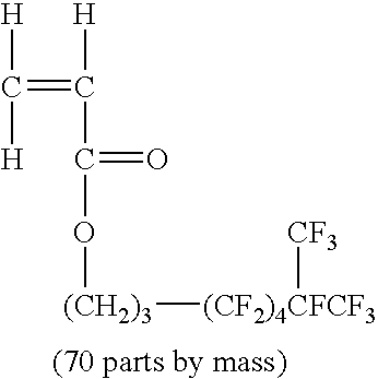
[H]C([H])=C([H])C(=O)O[(CH2)3][(CF2)4CFCF3][CF3]
